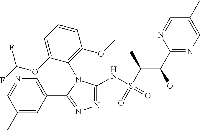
N1=C(NS(C(C(C2=NC=C(C)C=N2)OC)C)(=O)=O)N(C2=C(OC)C=CC=C2OC(F)F)C(C2=CN=CC(C)=C2)=N1
